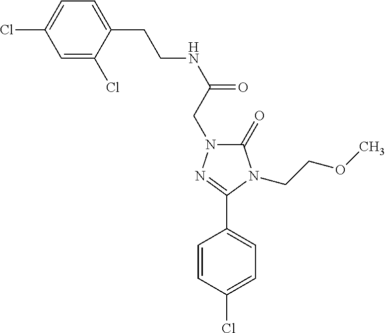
C(CNC(=O)CN1C(=O)N(CCOC)C(C2=CC=C(Cl)C=C2)=N1)C1=CC=C(Cl)C=C1Cl
